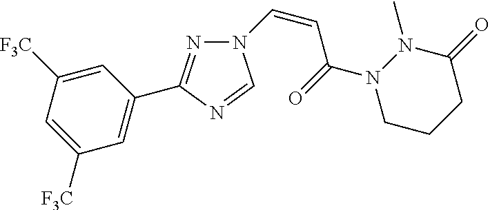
N1=C(C2=CC([F3C])=CC([F3C])=C2)N=CN1C=CC(=O)N1CCCC(=O)N1C
